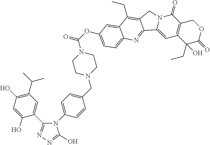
C1(C(C)C)=C(O)C=C(O)C(C2=NN=C(O)N2C2=CC=C(CN3CCN(C(OC4=CC=C5C(=C4)C(CC)=C4CN6C(=O)C7=C(C(O)(CC)C(=O)OC7)C=C6C4=N5)=O)CC3)C=C2)=C1
